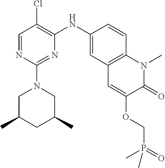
C1=NC(N2CC(C)CC(C)C2)=NC(NC2=CC3=C(C=C2)N(C)C(=O)C(OCP(=O)(C)C)=C3)=C1Cl
